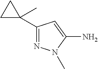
C1C(C)(C2=NN(C)C(N)=C2)C1
